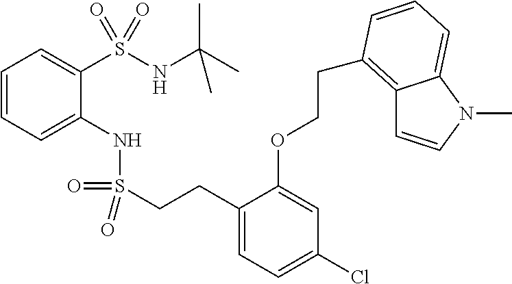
C1=CC=C(NS(=O)(=O)CCC2=CC=C(Cl)C=C2OCCC2=C3C=CN(C)C3=CC=C2)C(S(NC(C)(C)C)(=O)=O)=C1
